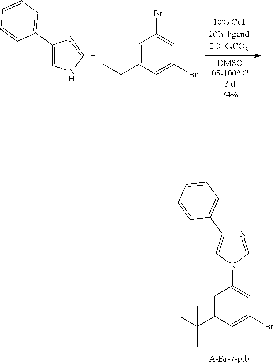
C1=C(C(C)(C)C)C=C(Br)C=C1Br.C1(C2=CC=CC=C2)=CN[C+]=N1.C1=C(C(C)(C)C)C=C(Br)C=C1N1C=NC(C2=CC=CC=C2)=C1
